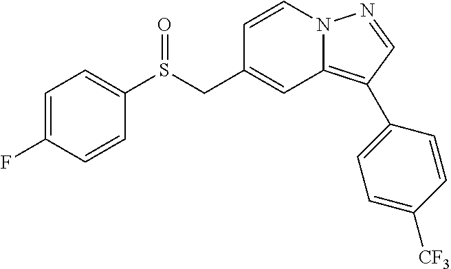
C1=CN2C(=C(C3=CC=C([CF3])C=C3)C=N2)C=C1CS(C1=CC=C(F)C=C1)=O
